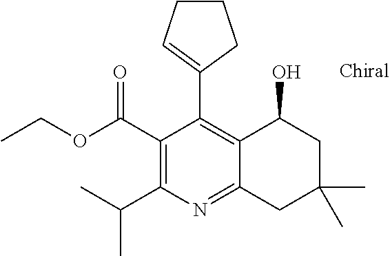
C1(C(OCC)=O)=C(C(C)C)N=C2C(=C1C1=CCCC1)C(O)CC(C)(C)C2
